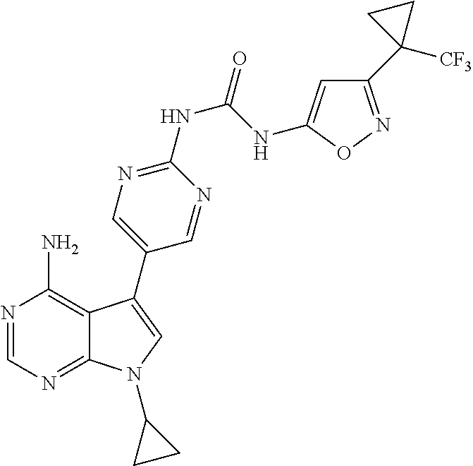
N1=CN=C2C(=C1N)C(C1=CN=C(NC(NC3=CC(C4([CF3])CC4)=NO3)=O)N=C1)=CN2C1CC1
